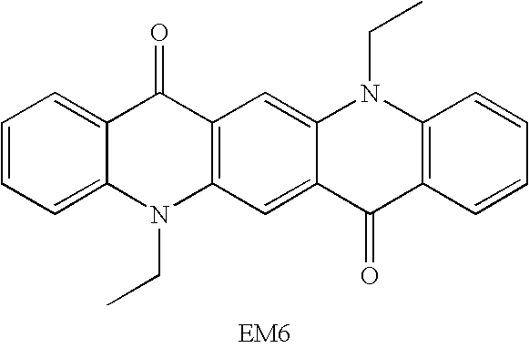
C1=CC=C2C(=C1)C(=O)C1=C(N2CC)C=C2C(=C1)N(CC)C1=C(C2=O)C=CC=C1
